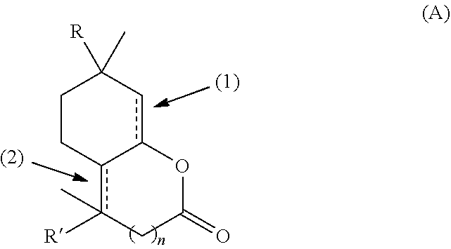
C1Cc2c([R])(C)CC(=O)Oc-2cC1(C)[R]
